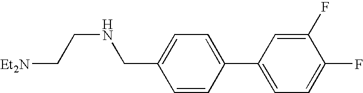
C1=C(CNCC[Et2N])C=CC(C2=CC=C(F)C(F)=C2)=C1
